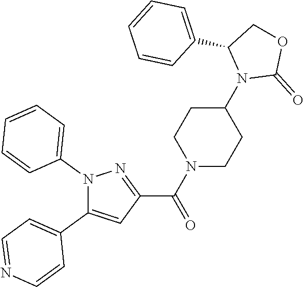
N1(C2=CC=CC=C2)C(C2=CC=NC=C2)=CC(C(N2CCC(N3C(=O)OCC3C3=CC=CC=C3)CC2)=O)=N1
